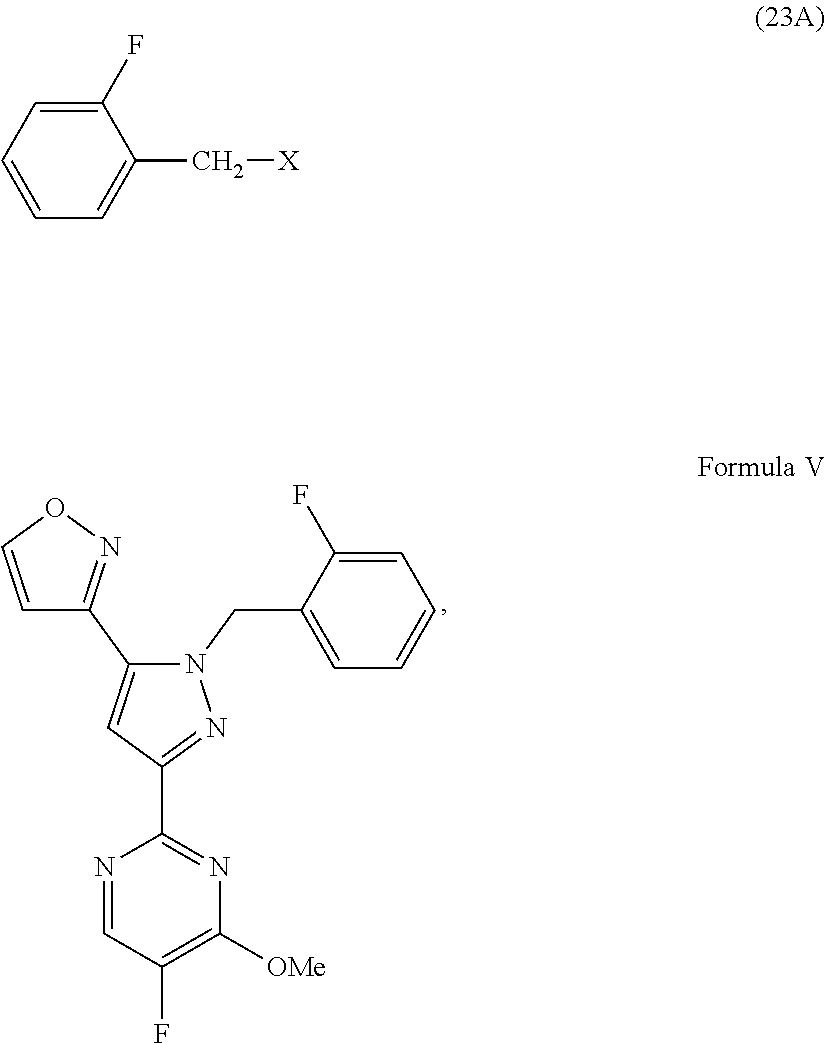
C1(C2=NOC=C2)=CC(C2=NC([OMe])=C(F)C=N2)=NN1CC1=CC=CC=C1F.C1=CC=C(F)C(C[X])=C1
